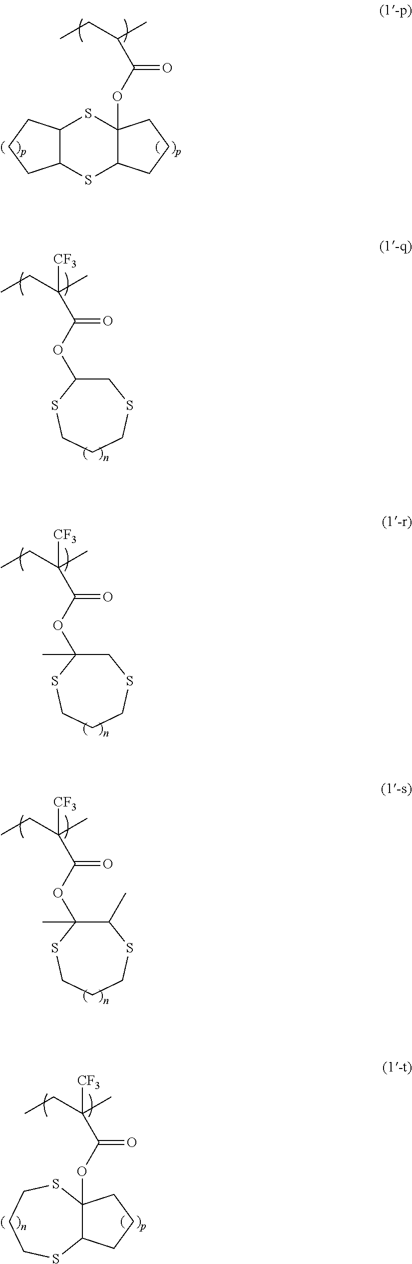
CCC(C)C(OC12SC3C(SC1CCC2)CCC3)=O.CCC(C)([CF3])C(OC1CSCCCS1)=O.CCC(C)(C(OC1(C)CSCCCS1)=O)[CF3].CCC(C)(C(OC1(C)C(C)SCCCS1)=O)[CF3].CCC(C)(C(OC12C(SCCCS1)CCC2)=O)[CF3]
